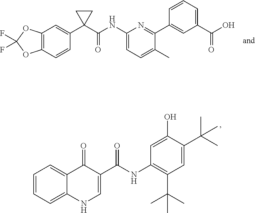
C1=CC=C2C(=C1)C(=O)C(C(NC1=C(C(C)(C)C)C=C(C(C)(C)C)C(O)=C1)=O)=CN2.C12=C(C=CC(C3(C(NC4=CC=C(C)C(C5=CC(C(O)=O)=CC=C5)=N4)=O)CC3)=C1)OC(F)(F)O2
